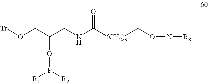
[(CH2)n](CON[R8])C(NCC(CO[Tr])OP([R1])[R2])=O
